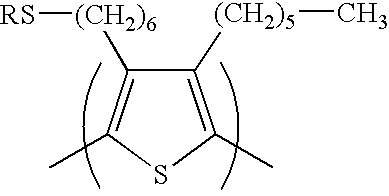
C1([(CH2)5]C)=C(C)SC(C)=C1[(CH2)6][RS]
